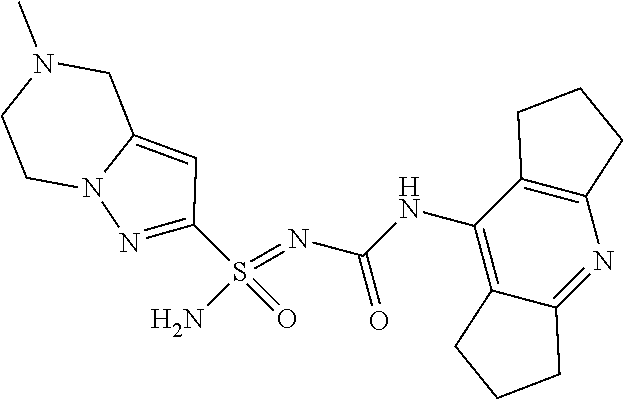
C(NC1=C2C(=NC3=C1CCC3)CCC2)(N=S(N)(=O)C1=NN2C(=C1)CN(C)CC2)=O
